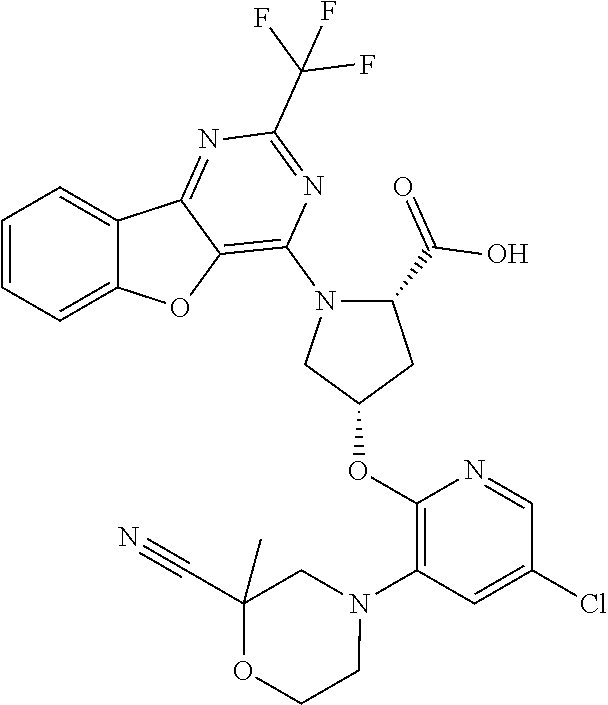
C1=CC=C2C(=C1)C1=NC(C(F)(F)F)=NC(N3C(C(=O)O)CC(OC4=C(N5CC(C#N)(C)OCC5)C=C(Cl)C=N4)C3)=C1O2
